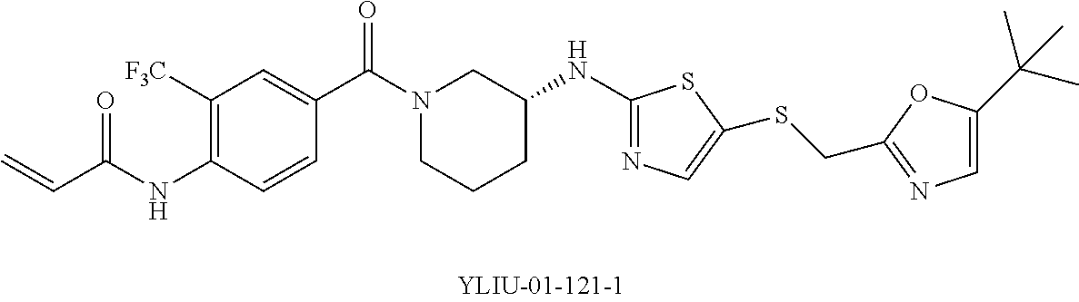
C=CC(NC1=C([F3C])C=C(C(=O)N2CCCC(NC3=NC=C(SCC4=NC=C(C(C)(C)C)O4)S3)C2)C=C1)=O
